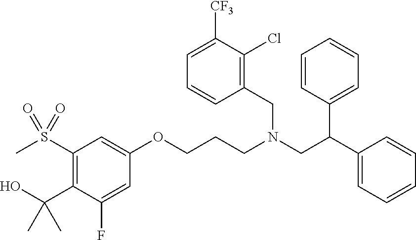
O(CCCN(CC(C1=CC=CC=C1)C1=CC=CC=C1)CC1=C(Cl)C([CF3])=CC=C1)C1=CC(S(C)(=O)=O)=C(C(O)(C)C)C(F)=C1
